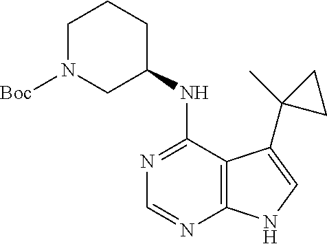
C1=NC2=C(C(NC3CCCN([Boc])C3)=N1)C(C1(C)CC1)=CN2
